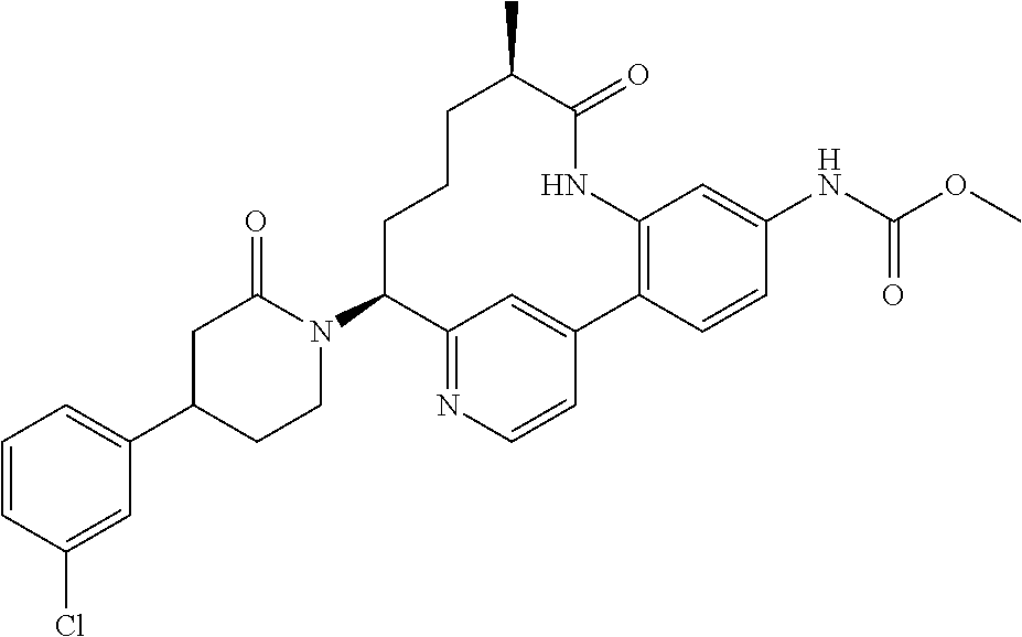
C1=CC(Cl)=CC(C2CCN(C3C4=NC=CC(=C4)C4=C(C=C(NC(=O)OC)C=C4)NC(=O)C(C)CCC3)C(=O)C2)=C1
